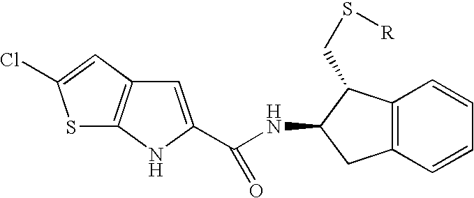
S1C2=C(C=C1Cl)C=C(C(NC1CC3=C(C1CS[R])C=CC=C3)=O)N2
